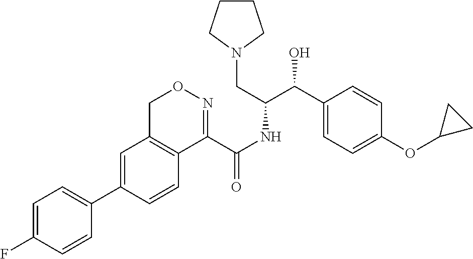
C1=C(C2=CC=C(F)C=C2)C=CC2=C1CON=C2C(NC(C(C1=CC=C(OC2CC2)C=C1)O)CN1CCCC1)=O
